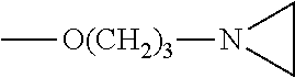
C[O(CH2)3]N1CC1
